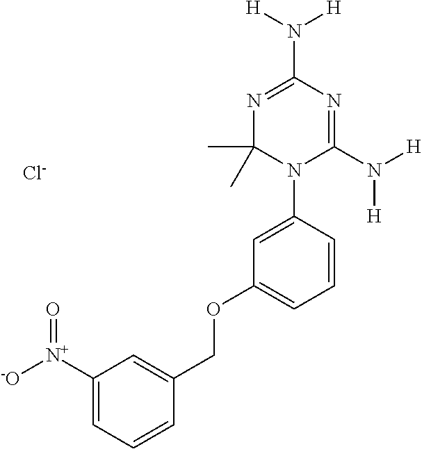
C1([N+]([-O])=O)=CC=CC(COC2=CC=CC(N3C(N([H])[H])=NC(N([H])[H])=NC3(C)C)=C2)=C1.[Cl-]
